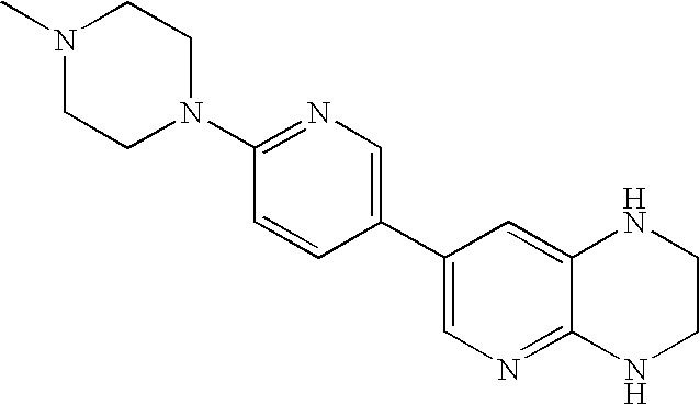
C1(C2=CN=C(N3CCN(C)CC3)C=C2)=CN=C2C(=C1)NCCN2
